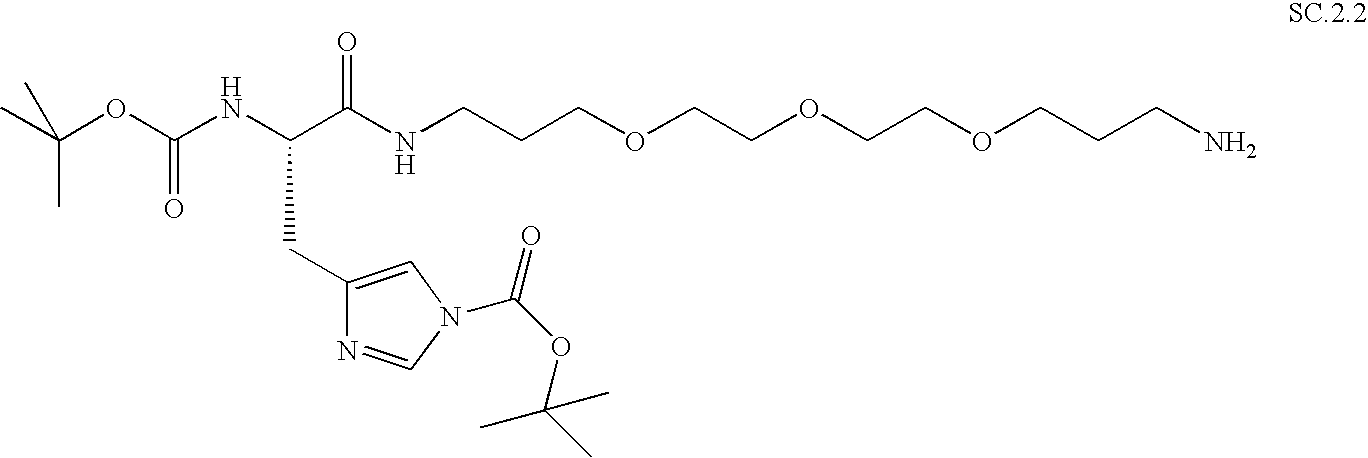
O(C(NC(C(NCCCOCCOCCOCCCN)=O)CC1=CN(C(OC(C)(C)C)=O)C=N1)=O)C(C)(C)C
